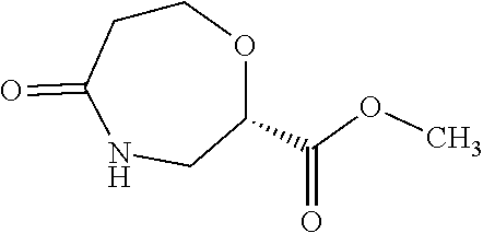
C1CC(=O)NCC(C(OC)=O)O1
